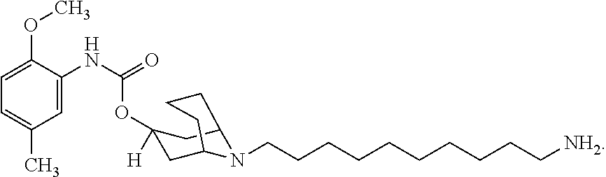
C1C2N(CCCCCCCCCC[NH2])C(CC1([H])OC(NC1=CC(C)=CC=C1OC)=O)CCC2
